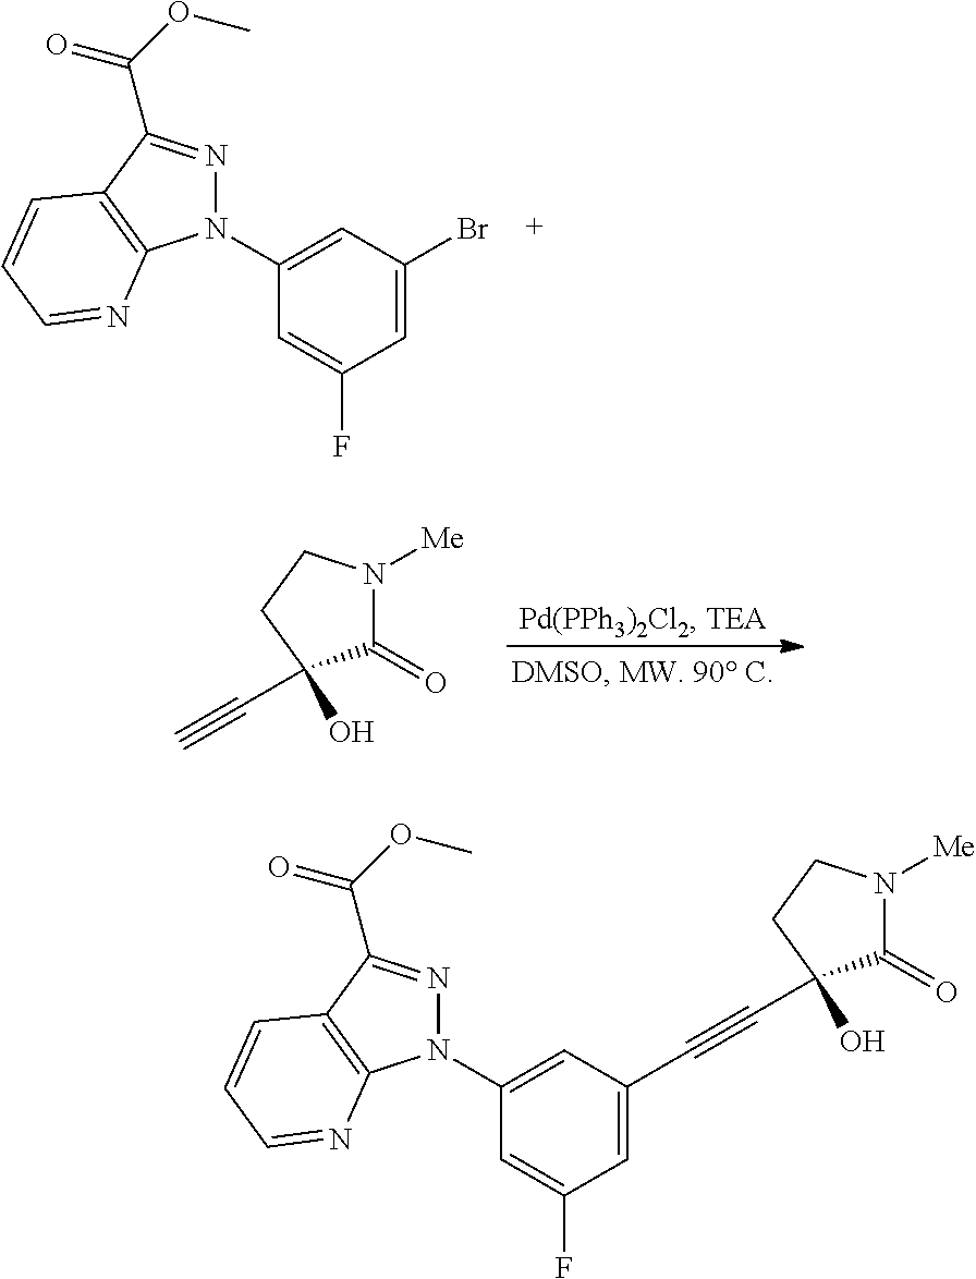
C1=C(Br)C=C(N2N=C(C(OC)=O)C3=C2N=CC=C3)C=C1F.C1(=O)N([Me])CCC1(C#C)O.C1=C(C#CC2(O)C(=O)N([Me])CC2)C=C(N2N=C(C(OC)=O)C3=C2N=CC=C3)C=C1F
